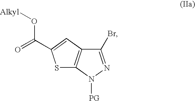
C1(Br)=NN([PG])C2=C1C=C(C(=O)O[Alkyl])S2
